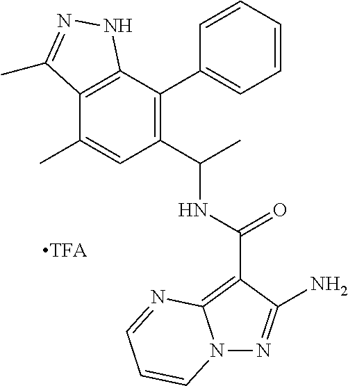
C1=CC=CC(C2=C(C(C)NC(=O)C3=C4N(N=C3N)C=CC=N4)C=C(C)C3=C2NN=C3C)=C1
